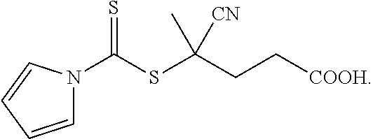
C1=CC=CN1C(SC(CC[COOH])(C)[CN])=S
